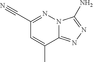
C(C1=NN2C(=NN=C2N)C(C)=C1)#N
